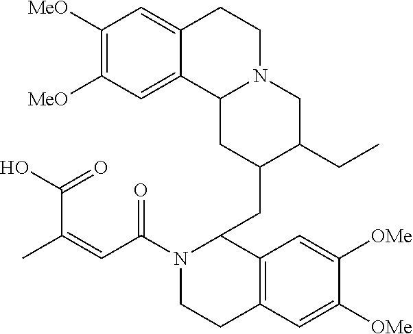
C1([MeO])=C([MeO])C=C2C(=C1)CCN1C2CC(CC2N(C(C=C(C(O)=O)C)=O)CCC3=C2C=C([OMe])C([OMe])=C3)C(CC)C1
